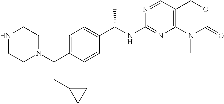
C1(NC(C2=CC=C(C(N3CCNCC3)CC3CC3)C=C2)C)=NC2=C(C=N1)COC(=O)N2C
